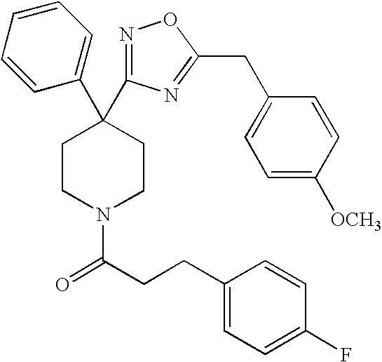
C1(C2(C3=NOC(CC4=CC=C([OCH3])C=C4)=N3)CCN(C(CCC3=CC=C(F)C=C3)=O)CC2)=CC=CC=C1
